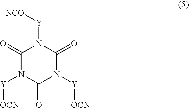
C1(=O)N([Y][OCN])C(=O)N([Y][OCN])C(=O)N1[Y][NCO]
